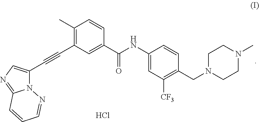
N12C(C#CC3=C(C)C=CC(C(NC4=CC([CF3])=C(CN5CCN(C)CC5)C=C4)=O)=C3)=CN=C1C=CC=N2.Cl
